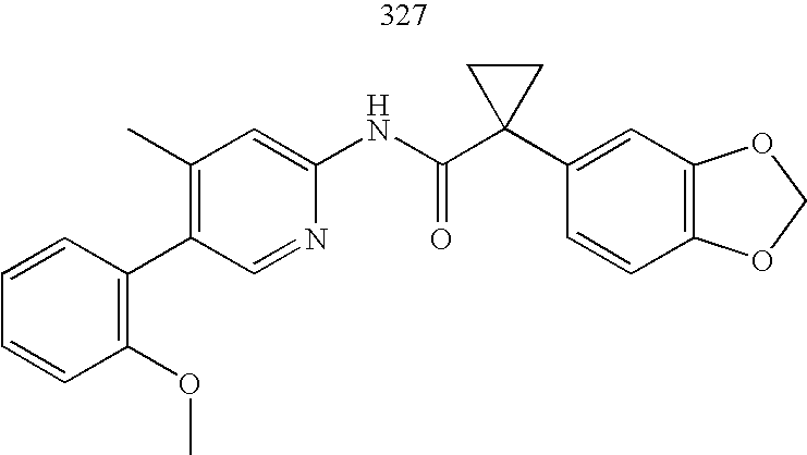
C1(C2=C(OC)C=CC=C2)=C(C)C=C(NC(C2(C3=CC4=C(C=C3)OCO4)CC2)=O)N=C1
